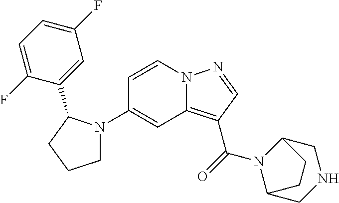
C1=CN2C(=C(C(=O)N3C4CNCC3CC4)C=N2)C=C1N1CCCC1C1=CC(F)=CC=C1F
